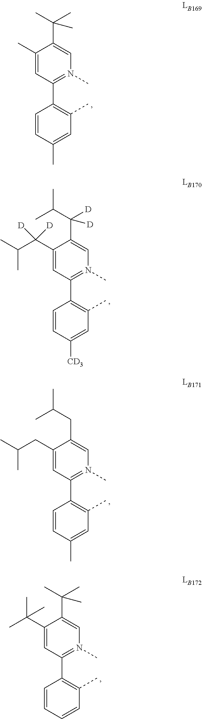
C1=CC(C)=CC(C)=C1C1=N(C)C=C(C(C)(C)C)C(C)=C1.C1=CC([CD3])=CC(C)=C1C1=N(C)C=C(C(C(C)C)([D])[D])C(C(C(C)C)([D])[D])=C1.C1=CC(C)=CC(C)=C1C1=N(C)C=C(CC(C)C)C(CC(C)C)=C1.C1=CC=CC(C)=C1C1=N(C)C=C(C(C)(C)C)C(C(C)(C)C)=C1
